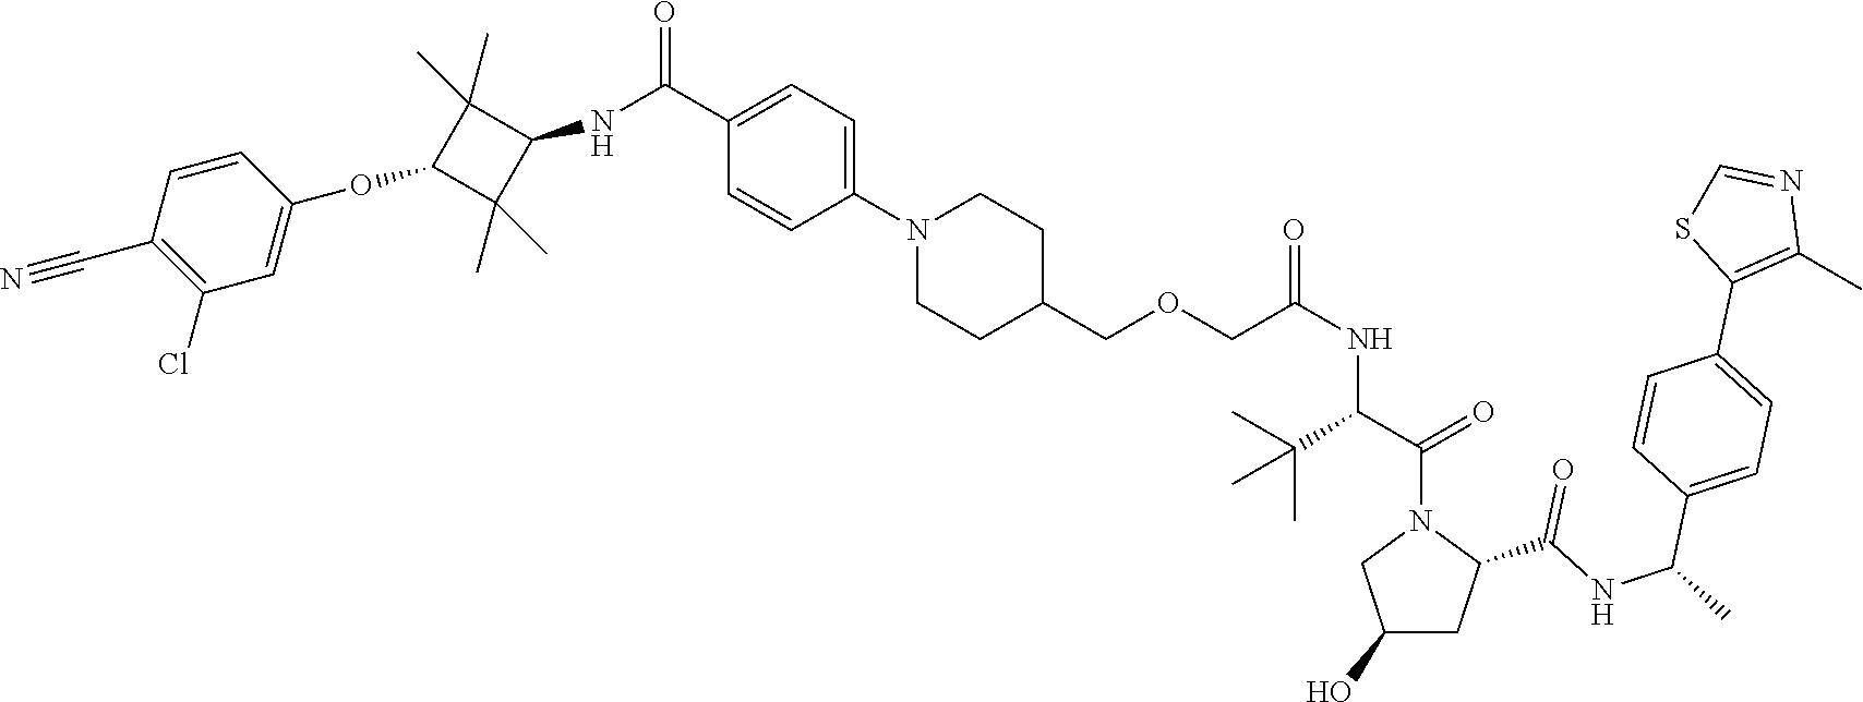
N(C1C(C)(C)C(OC2=CC(Cl)=C(C#N)C=C2)C1(C)C)C(C1=CC=C(N2CCC(COCC(=O)NC(C(C)(C)C)C(N3CC(O)CC3C(=O)NC(C3=CC=C(C4=C(C)N=CS4)C=C3)C)=O)CC2)C=C1)=O
